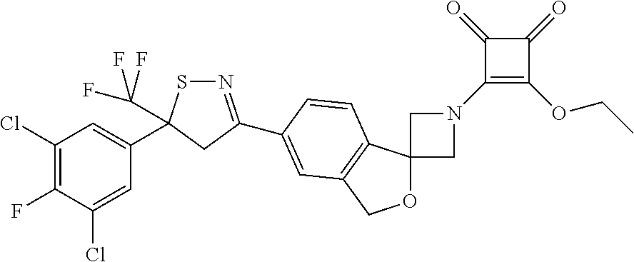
N1=C(C2=CC3=C(C4(OC3)CN(C3=C(OCC)C(=O)C3=O)C4)C=C2)CC(C2=CC(Cl)=C(F)C(Cl)=C2)(C(F)(F)F)S1
